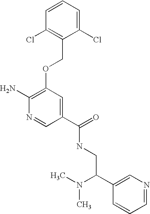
C1(Cl)=CC=CC(Cl)=C1COC1=C(N)N=CC(C(=O)NCC(C2=CN=CC=C2)N(C)C)=C1
